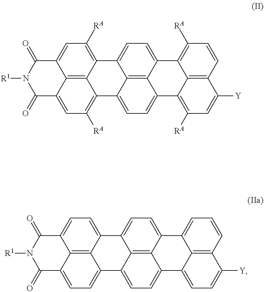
N1([R1])C(=O)C2=CC([RA])=C3C4=C2C(=CC([RA])=C4C2=CC=C4C5=C2C3=CC=C5C2=C([RA])C=C([Y])C3=C2C4=C([RA])C=C3)C1=O.N1([R1])C(=O)C2=CC=C3C4=C2C(=CC=C4C2=CC=C4C5=C2C3=CC=C5C2=CC=C([Y])C3=C2C4=CC=C3)C1=O
